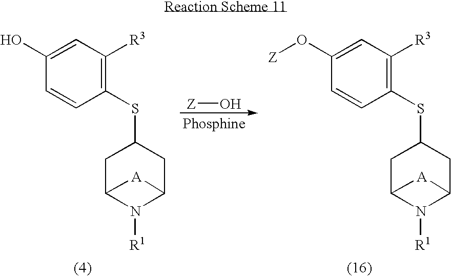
C1(O)=CC([R3])=C(SC2CC3N([R1])C(C2)[A]3)C=C1.C1(O[Z])=CC([R3])=C(SC2CC3N([R1])C(C2)[A]3)C=C1.[Z]O
